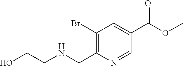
C1(Br)=C(CNCCO)N=CC(C(OC)=O)=C1
